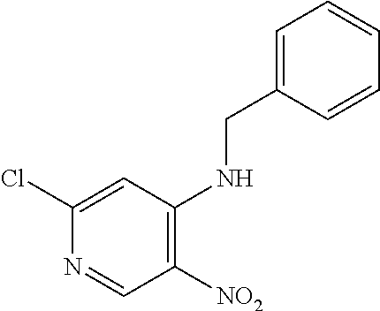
C1([NO2])=C(NCC2=CC=CC=C2)C=C(Cl)N=C1
